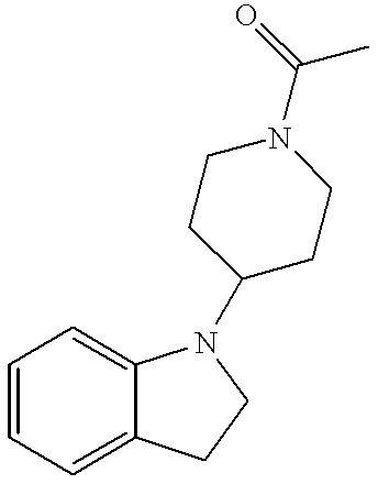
C1=CC=C2C(=C1)N(C1CCN(C(=O)C)CC1)CC2
